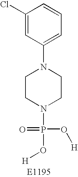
C1(Cl)=CC(N2CCN(P(O[H])(=O)O[H])CC2)=CC=C1
